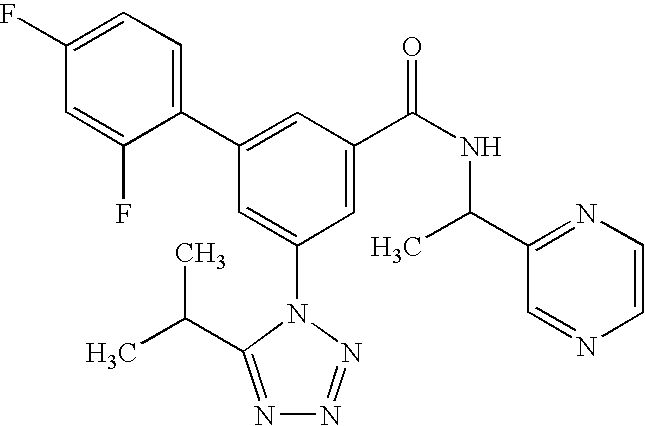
C1(C2=CC(C(NC(C3=NC=CN=C3)C)=O)=CC(N3C(C(C)C)=NN=N3)=C2)=CC=C(F)C=C1F
